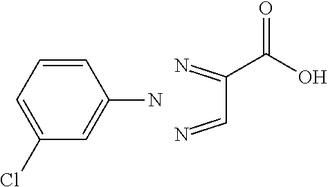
C1=C(Cl)C=C(N)C=C1.N=CC(=N)C(O)=O
